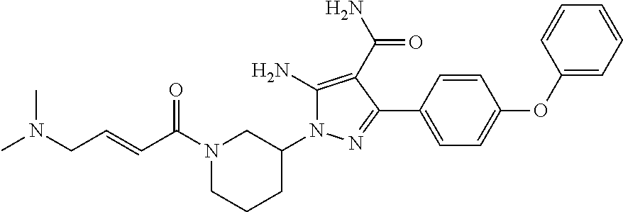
N1(C(C=CCN(C)C)=O)CCCC(N2C(N)=C(C(=O)N)C(C3=CC=C(OC4=CC=CC=C4)C=C3)=N2)C1
